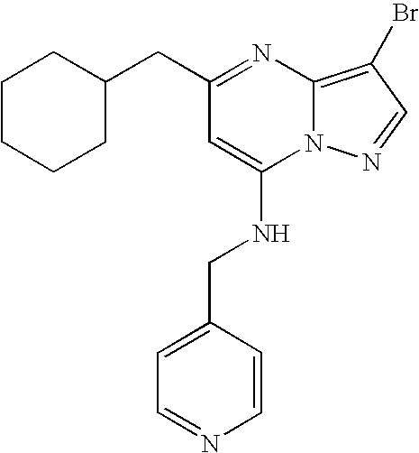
C1CCCC(CC2=NC3=C(Br)C=NN3C(NCC3=CC=NC=C3)=C2)C1
